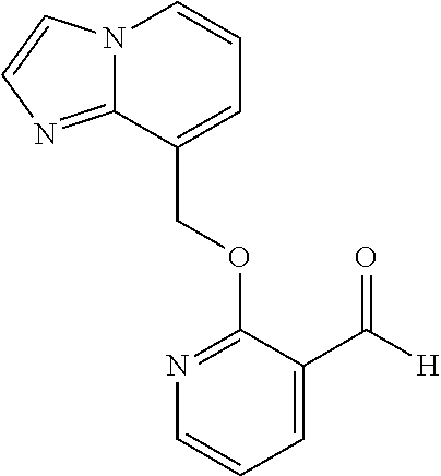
N12C(=NC=C1)C(COC1=NC=CC=C1C([H])=O)=CC=C2
